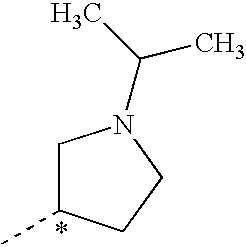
C1C(C)CCN1C(C)C
